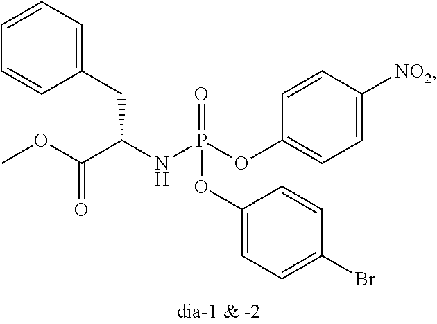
C1=C([NO2])C=CC(OP(NC(C(OC)=O)CC2=CC=CC=C2)(=O)OC2=CC=C(Br)C=C2)=C1
